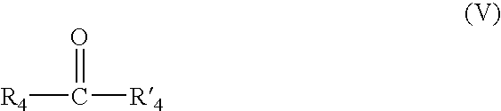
[R4]C([R4])=O
